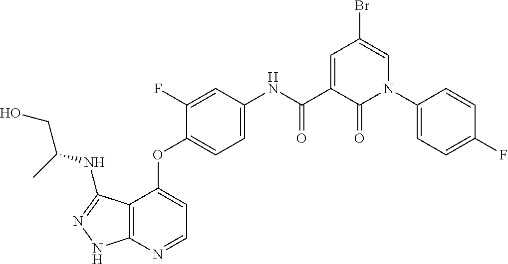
C12=C(N=CC=C1OC1=CC=C(NC(C3=CC(Br)=CN(C4=CC=C(F)C=C4)C3=O)=O)C=C1F)NN=C2NC(CO)C
